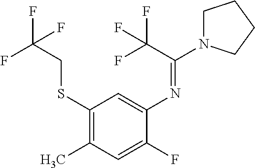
N(C1=CC(SCC(F)(F)F)=C(C)C=C1F)=C(N1CCCC1)C(F)(F)F
